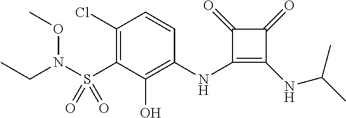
C1(S(=O)(=O)N(OC)CC)=C(Cl)C=CC(NC2=C(NC(C)C)C(=O)C2=O)=C1O
